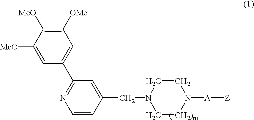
C1([OMe])=C([MeO])C([MeO])=CC(C2=NC=CC(CN3C[CH2)m]N([A][Z])CC3)=C2)=C1
